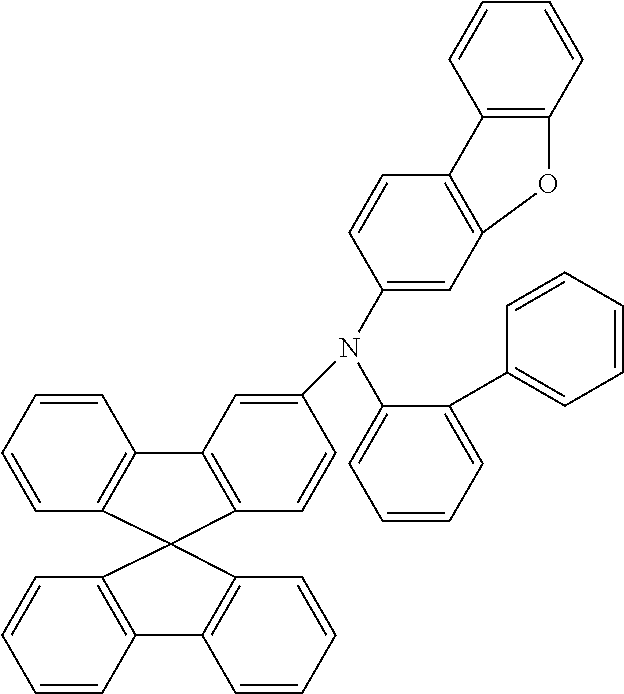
C1=CC2=C(C=C1)C1(C3=C2C=CC=C3)C2=C(C=CC=C2)C2=C1C=CC(N(C1=CC=CC=C1C1=CC=CC=C1)C1=CC3=C(C=C1)C1=C(C=CC=C1)O3)=C2
